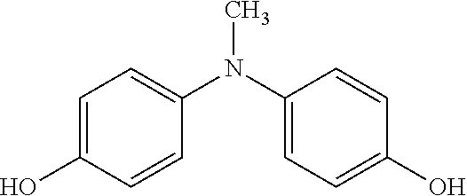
C1=C(O)C=CC(N(C2=CC=C(O)C=C2)C)=C1
